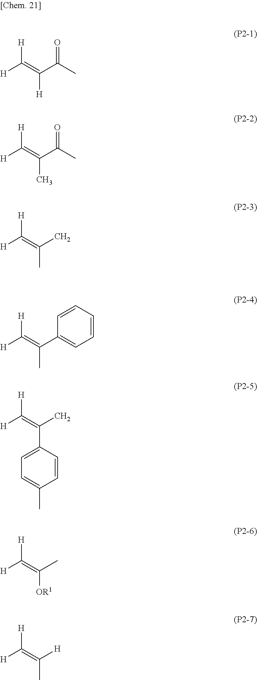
[H]C(=C(C(C)=O)[H])[H].[H]C(=C(C(C)=O)C)[H].[H]C(=C(C)C)[H].[H]C(=C(C1=CC=CC=C1)C)[H].[H]C(=C(C)C1=CC=C(C)C=C1)[H].[H]C(=C(C)[OR1])[H].[H]C(=C([H])C)[H]
